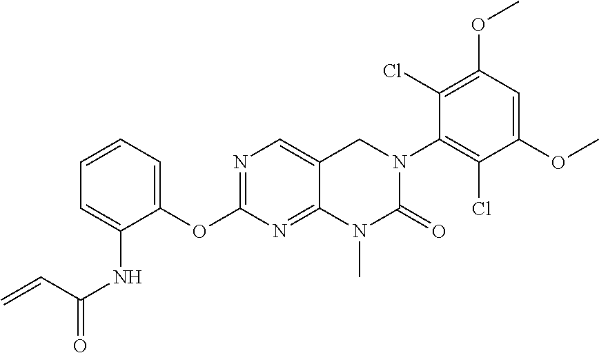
C1(OC)=CC(OC)=C(Cl)C(N2C(=O)N(C)C3=NC(OC4=CC=CC=C4NC(C=C)=O)=NC=C3C2)=C1Cl
